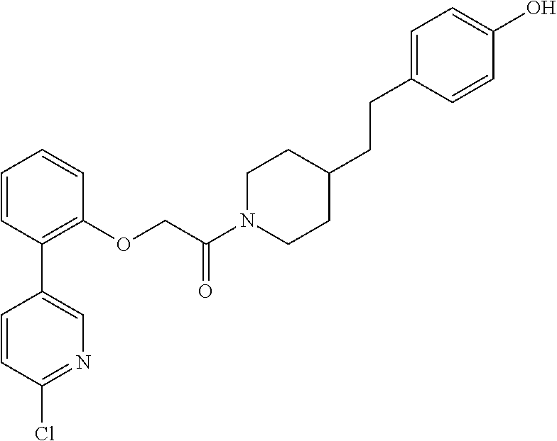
C1=CC(C2=CN=C(Cl)C=C2)=C(OCC(N2CCC(CCC3=CC=C(O)C=C3)CC2)=O)C=C1
